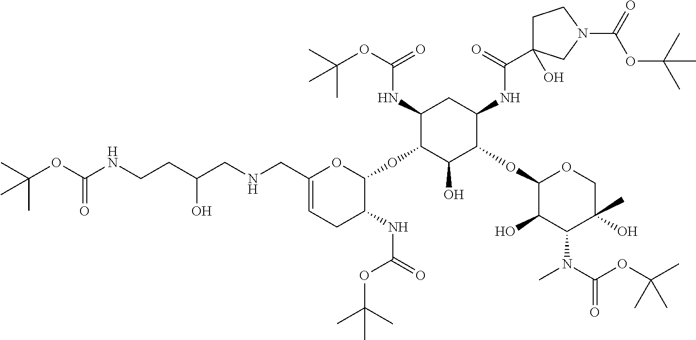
C1(NC(OC(C)(C)C)=O)C(OC2OC(CNCC(CCNC(=O)OC(C)(C)C)O)=CCC2NC(=O)OC(C)(C)C)C(O)C(OC2C(O)C(N(C)C(=O)OC(C)(C)C)C(C)(O)CO2)C(NC(C2(O)CCN(C(OC(C)(C)C)=O)C2)=O)C1
